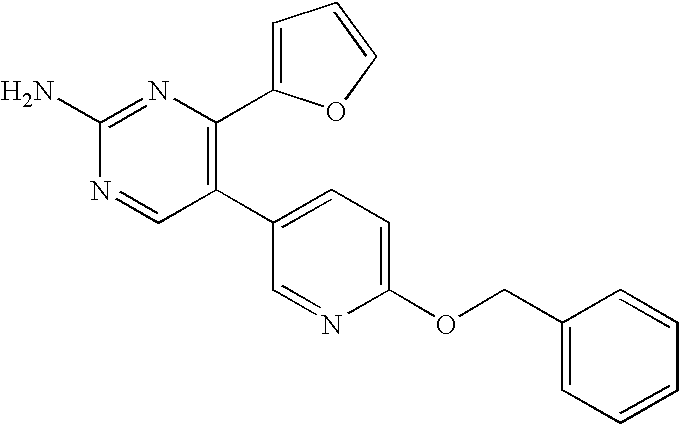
C1(C2=C(C3=CC=CO3)N=C(N)N=C2)=CC=C(OCC2=CC=CC=C2)N=C1
